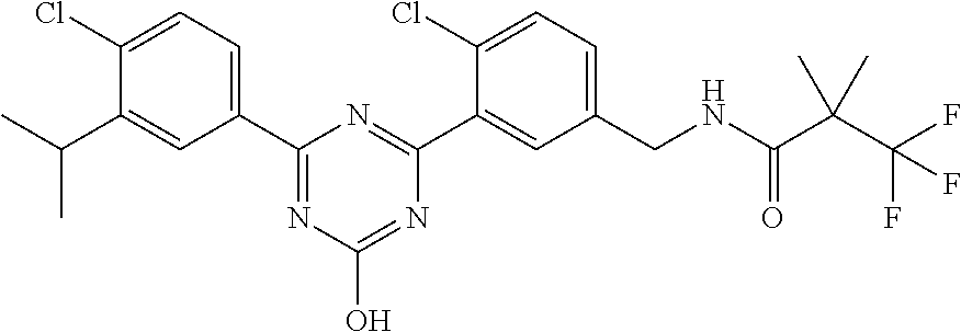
C(C(F)(F)F)(C(=O)NCC1=CC=C(Cl)C(C2=NC(C3=CC=C(Cl)C(C(C)C)=C3)=NC(O)=N2)=C1)(C)C
